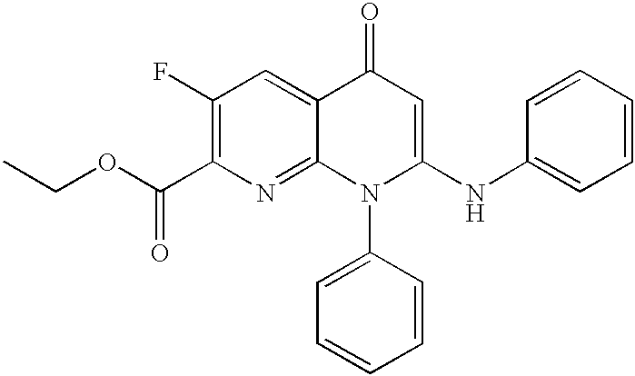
C1(F)=C(C(OCC)=O)N=C2C(=C1)C(=O)C=C(NC1=CC=CC=C1)N2C1=CC=CC=C1
